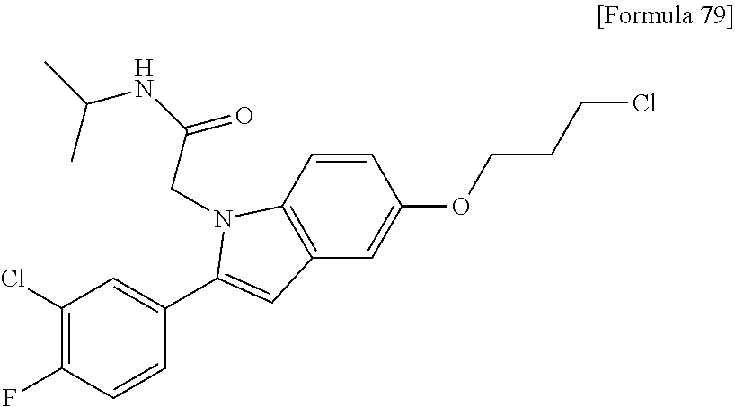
C1=CC2=C(C=C1OCCCCl)C=C(C1=CC(Cl)=C(F)C=C1)N2CC(NC(C)C)=O
